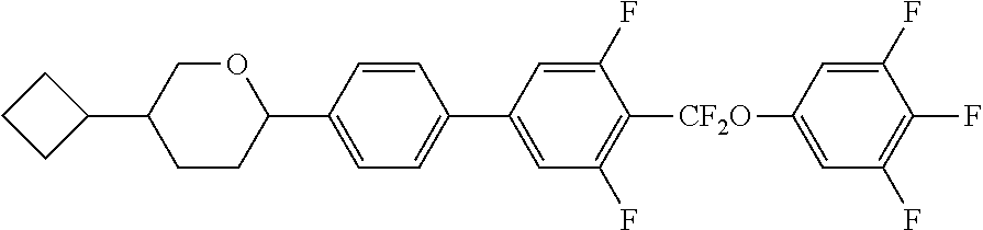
C1=CC(C2OCC(C3CCC3)CC2)=CC=C1C1=CC(F)=C([CF2O]C2=CC(F)=C(F)C(F)=C2)C(F)=C1
